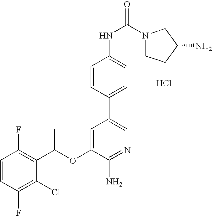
C1=CC(F)=C(C(OC2=CC(C3=CC=C(NC(=O)N4CCC(N)C4)C=C3)=CN=C2N)C)C(Cl)=C1F.Cl
